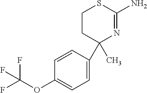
C1(C)(C2=CC=C(OC(F)(F)F)C=C2)N=C(N)SCC1
